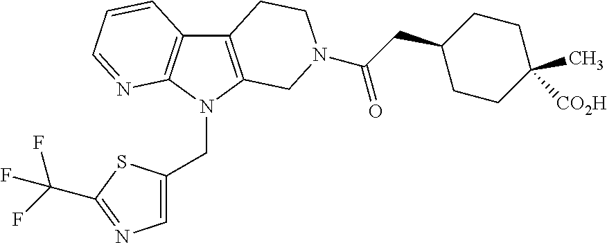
C12=C(N(CC3=CN=C(C(F)(F)F)S3)C3=C1C=CC=N3)CN(C(=O)CC1CCC(C)([CO2H])CC1)CC2
